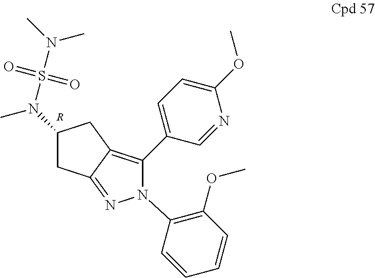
[R].C1(N(S(=O)(=O)N(C)C)C)CC2=NN(C3=C(OC)C=CC=C3)C(C3=CC=C(OC)N=C3)=C2C1
